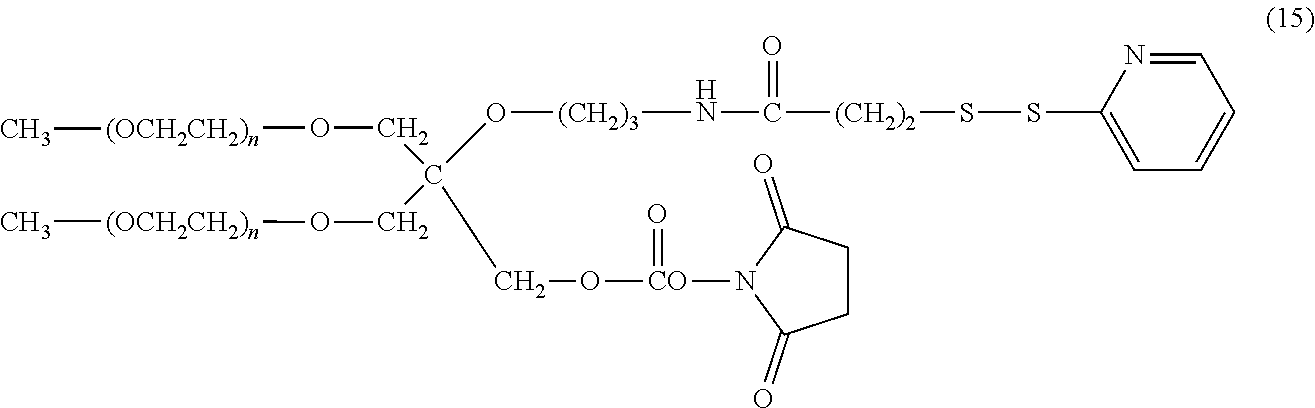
C(C(O[(CH2)3]NC(=O)[(CH2)2]SSC1=CC=CC=N1)(CO[(OCH2CH2)n]C)CO[CO](=O)N1C(=O)CCC1=O)O[(OCH2CH2)n]C
